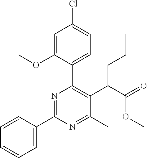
C1=CC(C2=NC(C3=CC=C(Cl)C=C3OC)=C(C(C(=O)OC)CCC)C(C)=N2)=CC=C1
